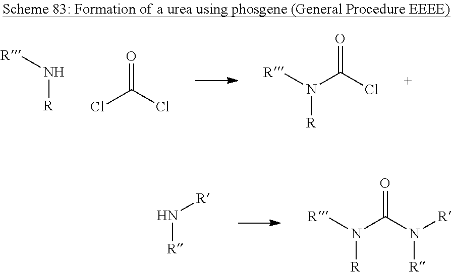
ClC(Cl)=O.N(C(Cl)=O)([R])[R].[R]N[R].[R]N([R])C(N([R])[R])=O.[R]N[R]
